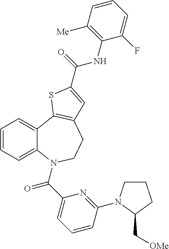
C1=CC=C2C(=C1)C1=C(CCN2C(C2=CC=CC(N3CCCC3C[OMe])=N2)=O)C=C(C(=O)NC2=C([Me])C=CC=C2F)S1
